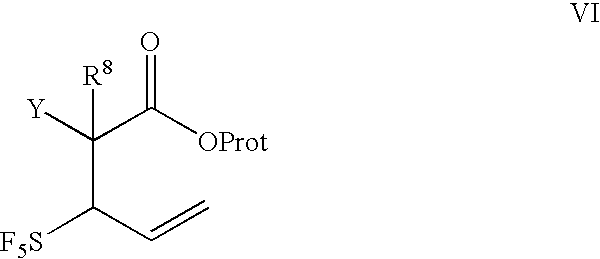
[Y]C(C([OProt])=O)([R8])C([F5S])C=C
